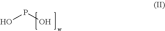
OPO
